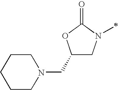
C1(CN2CCCCC2)CN(C)C(=O)O1
